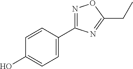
OC1=CC=C(C2=NOC(CC)=N2)C=C1
